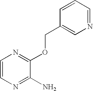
C1=CN=C(N)C(OCC2=CN=CC=C2)=N1
